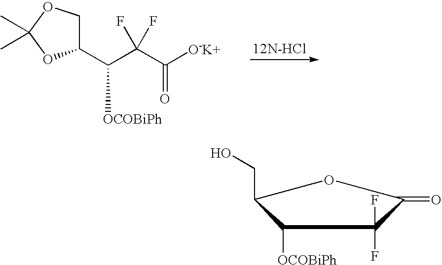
C1(C(C(C([O-K+])=O)(F)F)[OCOBiPh])COC(C)(C)O1.C1([OCOBiPh])C(CO)OC(=O)C1(F)F
